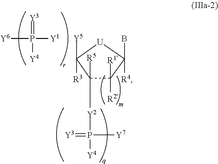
C1([Y2]P(=[Y3])([Y7])[Y4])([R5])C([R1])([R2])C(B)([R4])[U]C1([R3])[Y5].[Y1]P([Y6])(=[Y3])[Y4]
